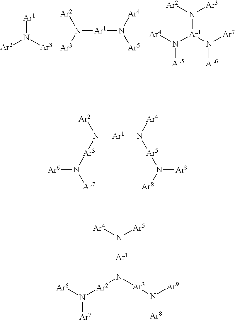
[Ar1]N([Ar3])[Ar2].[Ar1](N([Ar3])[Ar2])N([Ar5])[Ar4].[Ar1](N([Ar7])[Ar6])(N([Ar4])[Ar5])N([Ar2])[Ar3].[Ar1](N([Ar3]N([Ar7])[Ar6])[Ar2])N([Ar5]N([Ar9])[Ar8])[Ar4].[Ar2](N([Ar6])[Ar7])N([Ar3]N([Ar9])[Ar8])[Ar1]N([Ar4])[Ar5]
